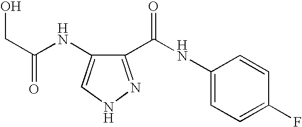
C1(C(NC2=CC=C(F)C=C2)=O)=NNC=C1NC(=O)CO
